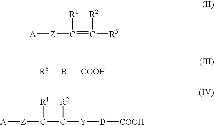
[A][Z]C([R1])=C([R2])[R5].[R6]B[COOH].[A][Z]C([R1])=C([R2])[Y]B[COOH]
